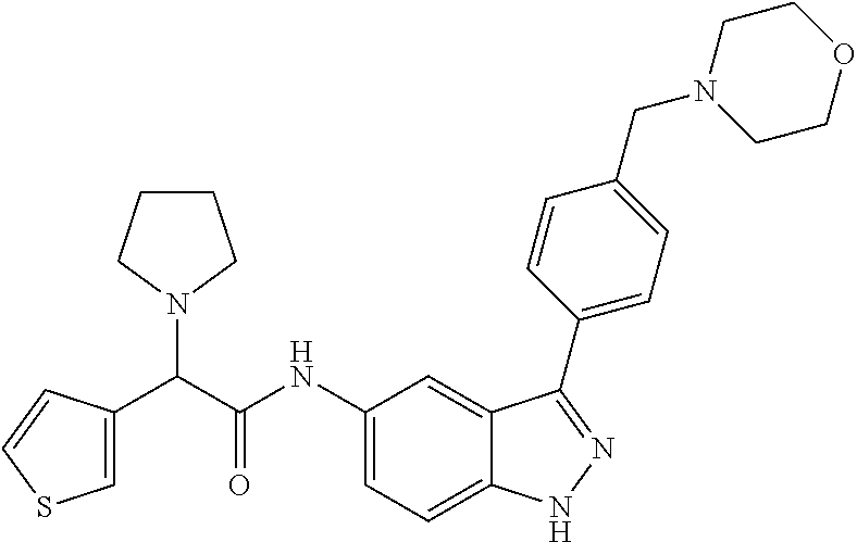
C1(NC(C(C2=CSC=C2)N2CCCC2)=O)=CC=C2C(=C1)C(C1=CC=C(CN3CCOCC3)C=C1)=NN2
